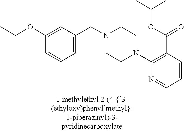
C1(N2CCN(CC3=CC=CC(OCC)=C3)CC2)=C(C(OC(C)C)=O)C=CC=N1
